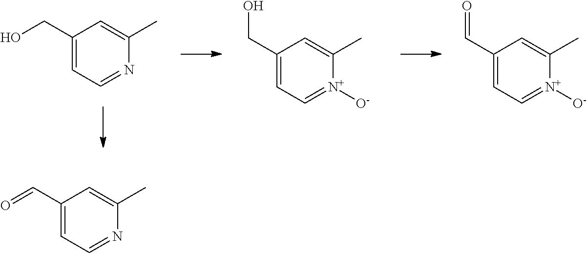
C1(CO)=CC=NC(C)=C1.C1(CO)=CC=[N+]([O-])C(C)=C1.C1(C=O)=CC=[N+]([O-])C(C)=C1.C1(C=O)=CC=NC(C)=C1
